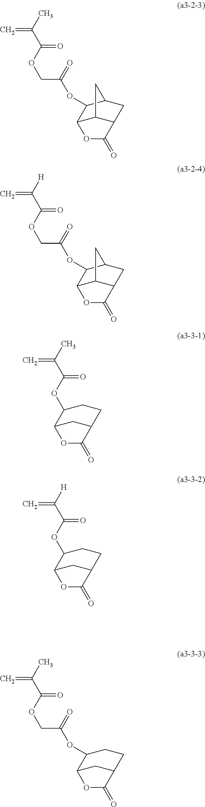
C(C(C)=C)(=O)OCC(=O)OC1C2C3C(CC1C3)C(=O)O2.C(C([H])=C)(=O)OCC(=O)OC1C2C3C(CC1C3)C(=O)O2.C(C(C)=C)(=O)OC1C2CC(CC1)C(=O)O2.C(C([H])=C)(=O)OC1C2CC(CC1)C(=O)O2.C(C(C)=C)(=O)OCC(=O)OC1C2CC(CC1)C(=O)O2
